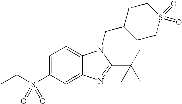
C1=C(S(CC)(=O)=O)C=C2C(=C1)N(CC1CCS(=O)(=O)CC1)C(C(C)(C)C)=N2
